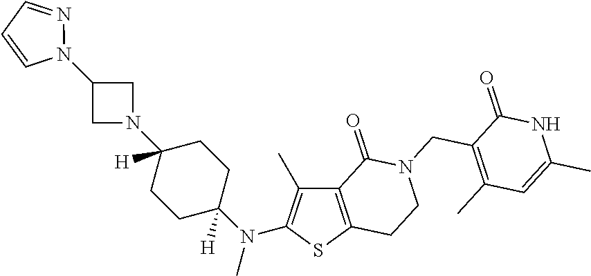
C1=CC=NN1C1CN(C2([H])CCC(N(C)C3=C(C)C4=C(S3)CCN(CC3=C(C)C=C(C)NC3=O)C4=O)([H])CC2)C1
